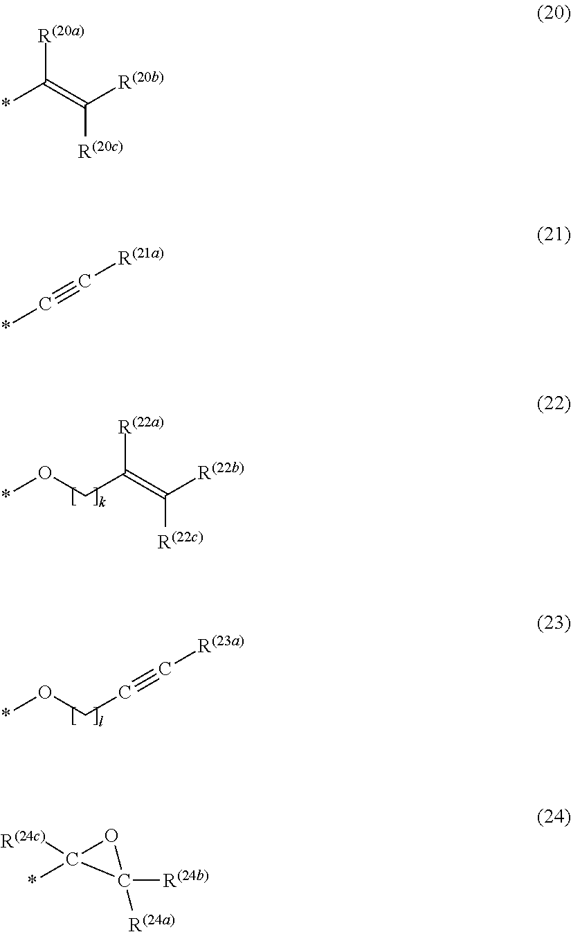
C(=C([R(22a)])CO*)([R(22b)])[R(22c)].C(#CCO*)[R(23a)].C(=C([R(20a)])*)([R(20b)])[R(20c)].C(#C*)[R(21a)].O1C(*)([R(24c)])C1([R(24a)])[R(24b)]
